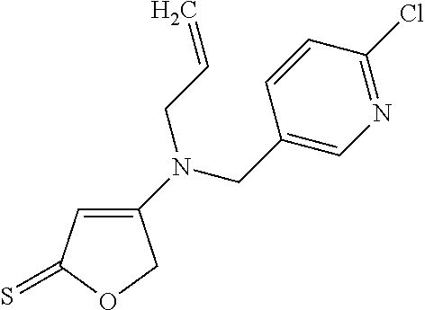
C1(N(CC2=CN=C(Cl)C=C2)CC=C)=CC(=S)OC1
